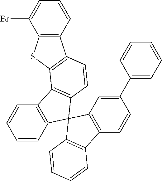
C1=CC(C2=CC3=C(C=C2)C2=C(C=CC=C2)C32C3=C(C=CC=C3)C3=C2C=CC2=C3SC3=C2C=CC=C3Br)=CC=C1
